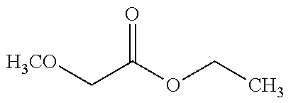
[H3CO]CC(OCC)=O
